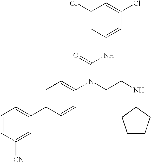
C1=CC([CN])=CC(C2=CC=C(N(CCNC3CCCC3)C(=O)NC3=CC(Cl)=CC(Cl)=C3)C=C2)=C1
